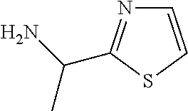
C1=CSC(C(N)C)=N1
